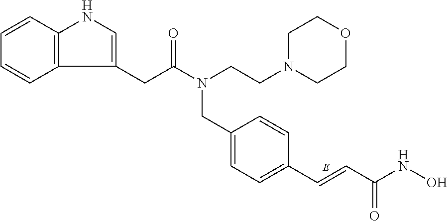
C1=CC2=C(C=C1)C(CC(N(CC1=CC=C(C=CC(NO)=O)C=C1)CCN1CCOCC1)=O)=CN2
